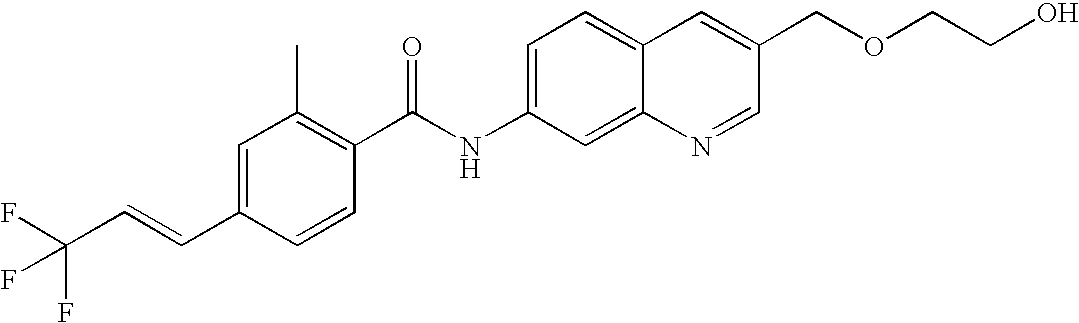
C1=C(C=CC(F)(F)F)C=CC(C(NC2=CC=C3C(=C2)N=CC(COCCO)=C3)=O)=C1C
